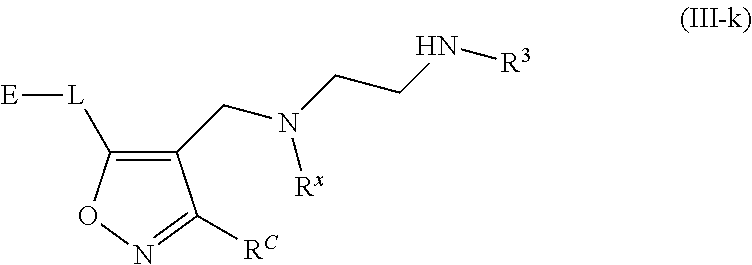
C1([L][E])=C(CN(CCN[R3])[Rx])C([RC])=NO1
